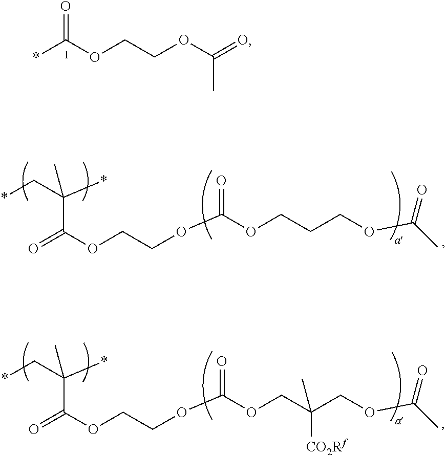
*C(OCCOC(=O)C)=O.*CC(*)(C)C(OCCOC(OCCCOC(C)=O)=O)=O.*CC(*)(C)C(OCCOC(OCC(COC(C)=O)(C)[CO2Rf])=O)=O
